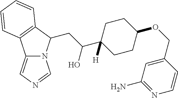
C12=CN=CN1C(CC(C1([H])CCC(OCC3=CC(N)=NC=C3)CC1)O)C1=C2C=CC=C1
